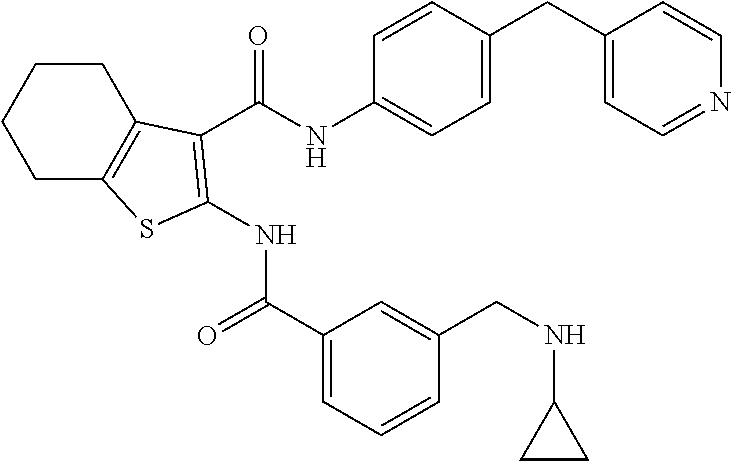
C1(C(=O)NC2=C(C(NC3=CC=C(CC4=CC=NC=C4)C=C3)=O)C3=C(CCCC3)S2)=CC=CC(CNC2CC2)=C1
